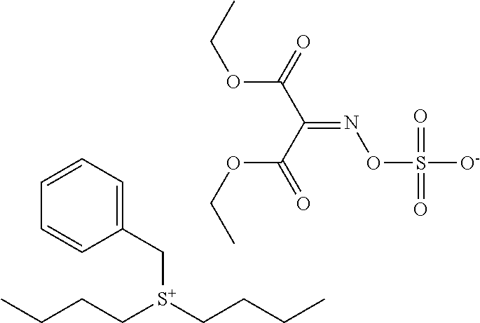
C([S+](CCCC)CCCC)C1=CC=CC=C1.CCOC(C(C(=O)OCC)=NOS([O-])(=O)=O)=O
